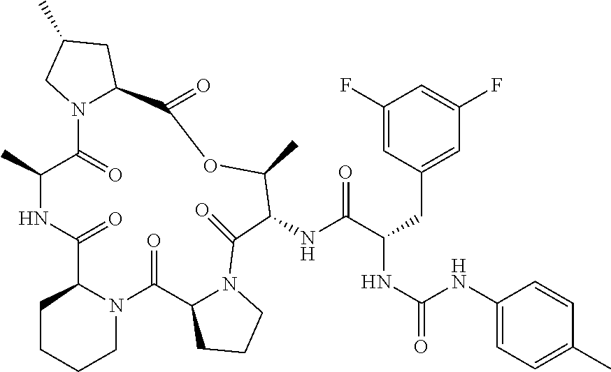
C1(F)=CC(CC(NC(=O)NC2=CC=C(C)C=C2)C(NC2C(C)OC(=O)C3N(C(=O)C(C)NC(=O)C4N(C(=O)C5N(C2=O)CCC5)CCCC4)CC(C)C3)=O)=CC(F)=C1
